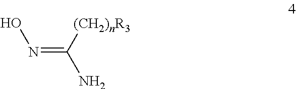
N(O)=C(N)[(CH2)nR3]
